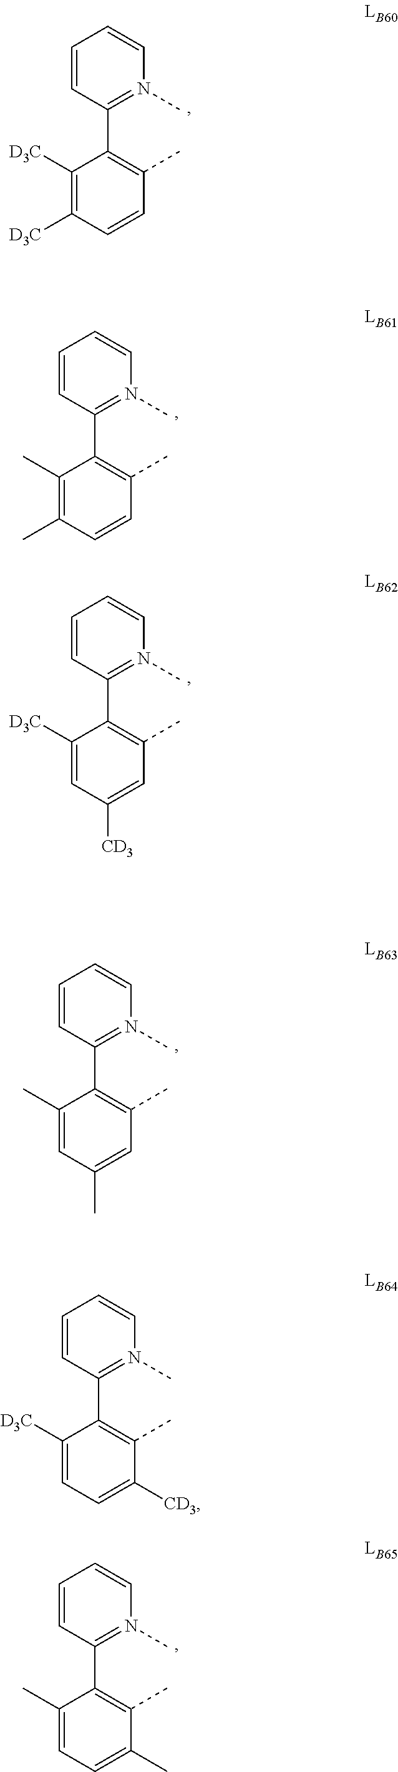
C1=CC(C2=C(C)C=CC([D3C])=C2[D3C])=N(C)C=C1.C1=CC(C2=C(C)C=CC(C)=C2C)=N(C)C=C1.C1=CC(C2=C(C)C([CD3])=CC=C2[D3C])=N(C)C=C1.C1=CC(C2=C(C)C=C(C)C=C2C)=N(C)C=C1.C1=CC(C2=C(C)C=C([CD3])C=C2[D3C])=N(C)C=C1.C1=CC(C2=C(C)C(C)=CC=C2C)=N(C)C=C1
